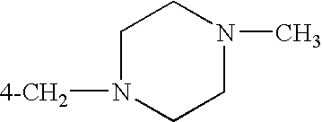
C1N([4-CH2])CCN(C)C1
